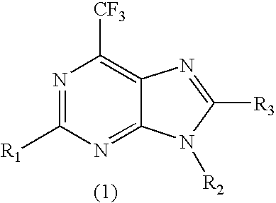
N1=C2C(=C([CF3])N=C1[R1])N=C([R3])N2[R2]
